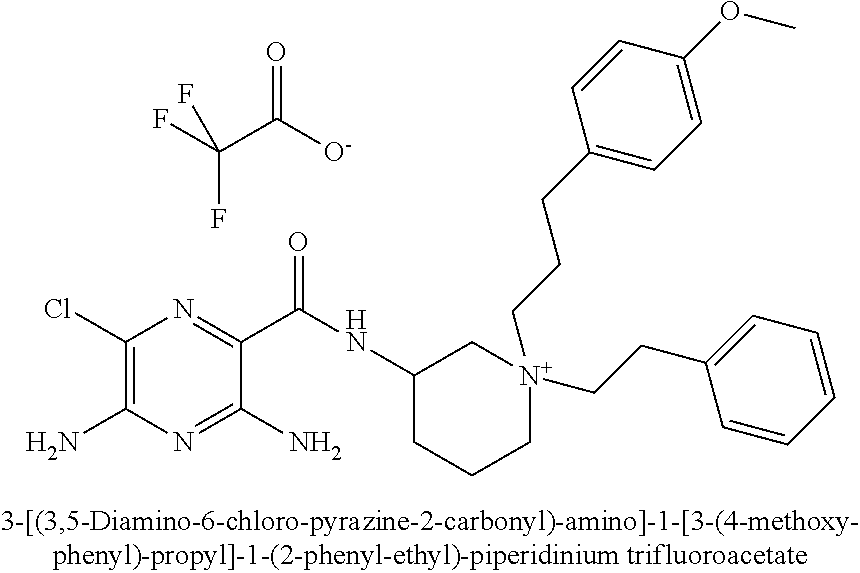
C1(Cl)=C(N)N=C(N)C(C(NC2CCC[N+](CCC3=CC=CC=C3)(CCCC3=CC=C(OC)C=C3)C2)=O)=N1.FC(C([O-])=O)(F)F
